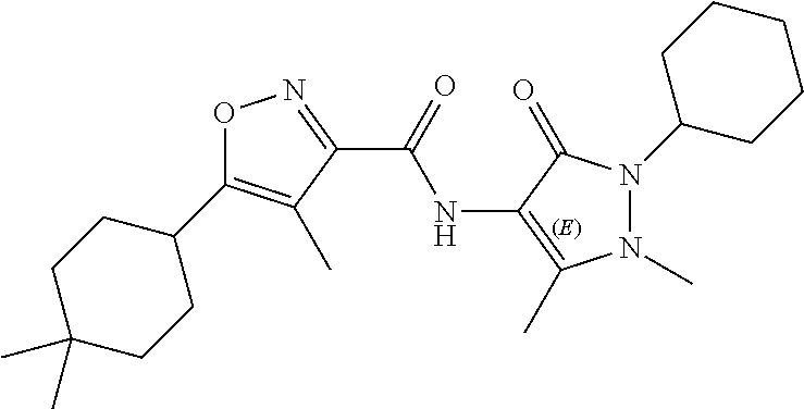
O1C(C2CCC(C)(C)CC2)=C(C)C(C(=O)NC2=C(C)N(C)N(C3CCCCC3)C2=O)=N1
